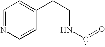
C1=NC=CC(CCNC=O)=C1
